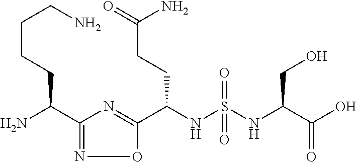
C(NS(NC(C(O)=O)CO)(=O)=O)(C1=NC(C(N)CCCCN)=NO1)CCC(=O)N
